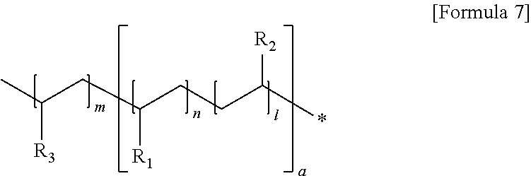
[R3]C(C)CC(CCC(*)[R2])[R1]
